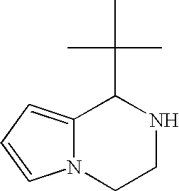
C12=CC=CN1CCNC2C(C)(C)C
